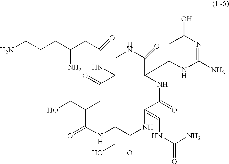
NCCCC(CC(NC1CNC(=O)C(C2NC(N)=NC(O)C2)NC(=O)C(=CNC(N)=O)NC(=O)C(CO)NC(=O)C(CO)CC1=O)=O)N
